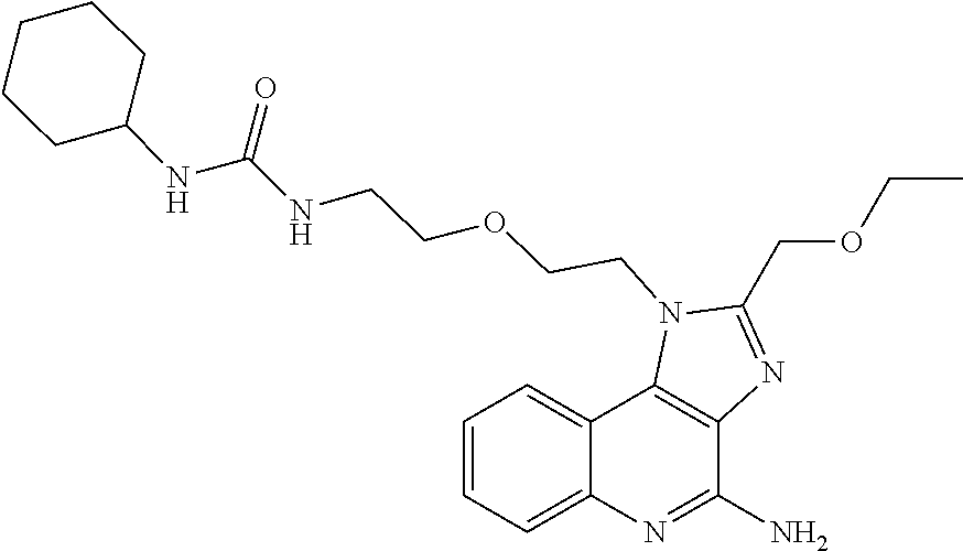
C(CN1C2=C(N=C1COCC)C(N)=NC1=CC=CC=C21)OCCNC(NC1CCCCC1)=O
